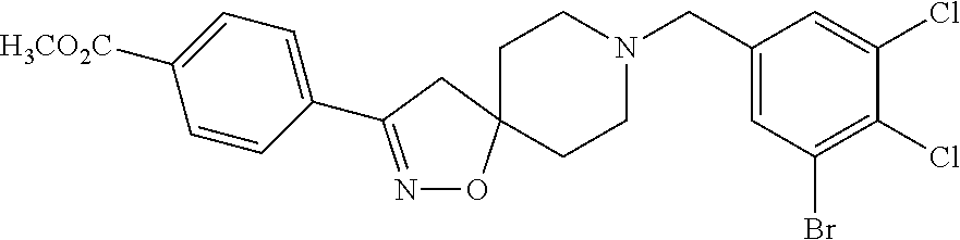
C1=CC(C2=NOC3(C2)CCN(CC2=CC(Br)=C(Cl)C(Cl)=C2)CC3)=CC=C1[H3CO2C]
